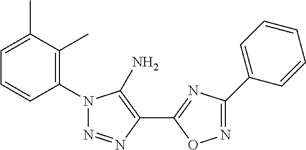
C1(N2N=NC(C3=NC(C4=CC=CC=C4)=NO3)=C2N)=C(C)C(C)=CC=C1
